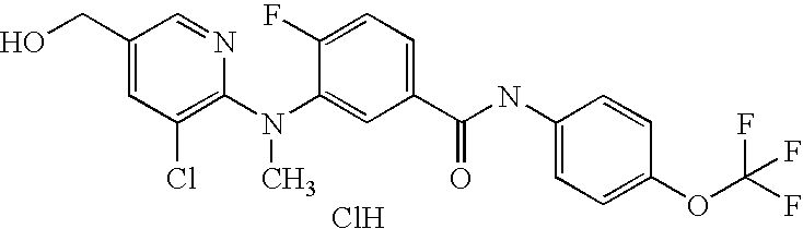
C1(N(C2=CC(C(NC3=CC=C(OC(F)(F)F)C=C3)=O)=CC=C2F)C)=C(Cl)C=C(CO)C=N1.Cl
